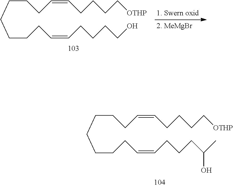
C(CCC=CCCCC[OTHP])CCCCC=CCCCCO.C(CCC=CCCCC[OTHP])CCCCC=CCCCC(O)C
